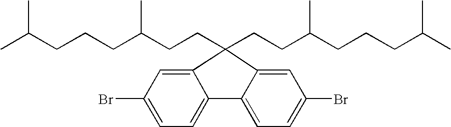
CC(CCCC(CCC1(CCC(CCCC(C)C)C)C2=CC(Br)=CC=C2C2=CC=C(Br)C=C12)C)C
